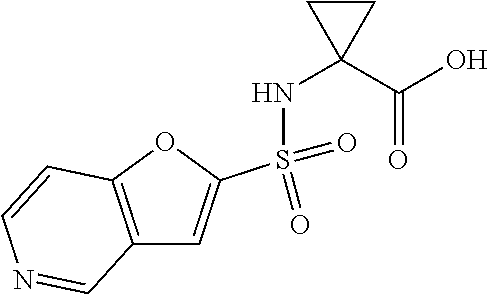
C12=C(OC(S(=O)(=O)NC3(C(O)=O)CC3)=C1)C=CN=C2
